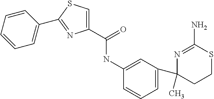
N1=C(N)SCCC1(C)C1=CC=CC(NC(C2=CSC(C3=CC=CC=C3)=N2)=O)=C1
